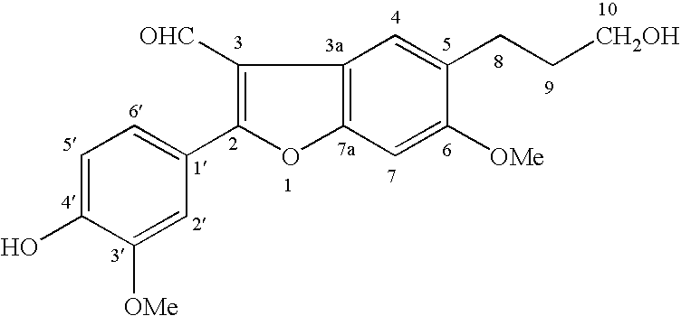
C1=C(O)C([OMe])=CC(C2=C([OHC])C3=C(O2)C=C([OMe])C(CC[CH2OH])=C3)=C1
